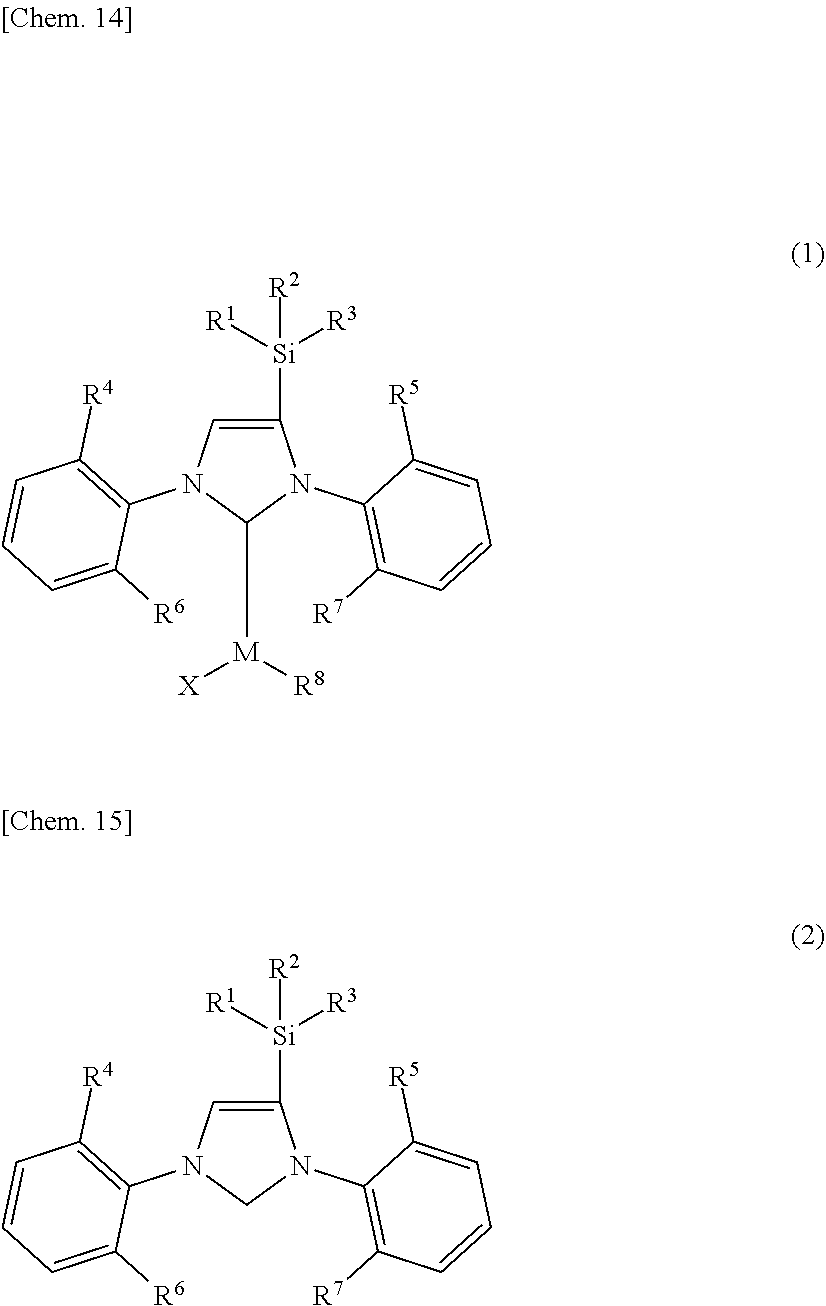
C1([Si]([R1])([R3])[R2])=CN(C2=C([R4])C=CC=C2[R6])C([M]([R8])[X])N1C1=C([R7])C=CC=C1[R5].C1([Si]([R1])([R3])[R2])=CN(C2=C([R4])C=CC=C2[R6])CN1C1=C([R7])C=CC=C1[R5]
